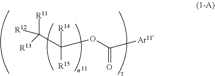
[R11]C(C([R15])([R14])OC([Ar11])=O)([R13])[R12]
